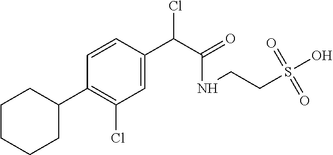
C1=CC(C(C(=O)NCCS(O)(=O)=O)Cl)=CC(Cl)=C1C1CCCCC1
